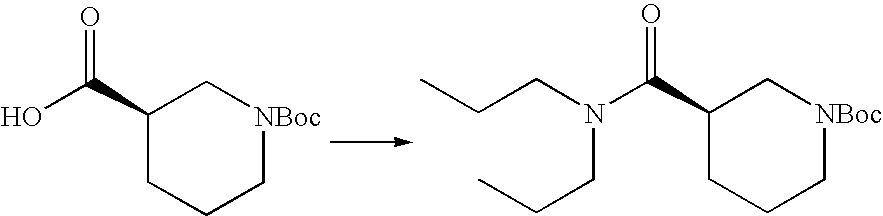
C1(C(O)=O)CCC[NBoc]C1.C1(C(N(CCC)CCC)=O)CCC[NBoc]C1
